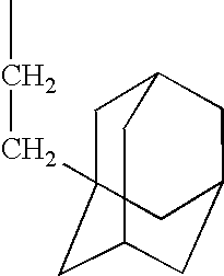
CCCC12CC3CC(CC(C1)C3)C2
